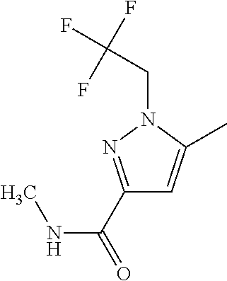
C1(C(NC)=O)=NN(CC(F)(F)F)C(C)=C1
